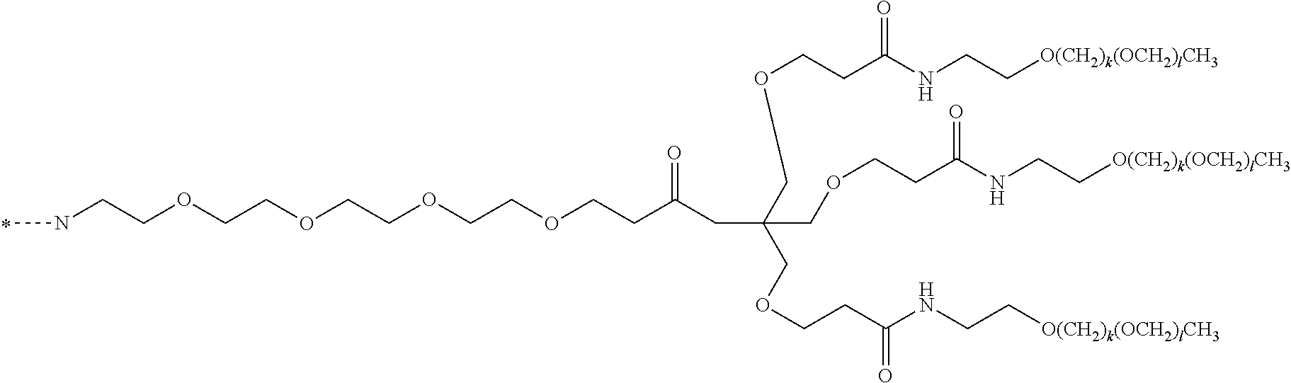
CNCCOCCOCCOCCOCCC(CC(COCCC(NCC[O(CH2)k(OCH2)lCH3])=O)(COCCC(NCC[O(CH2)k(OCH2)lCH3])=O)COCCC(NCC[O(CH2)k(OCH2)lCH3])=O)=O
